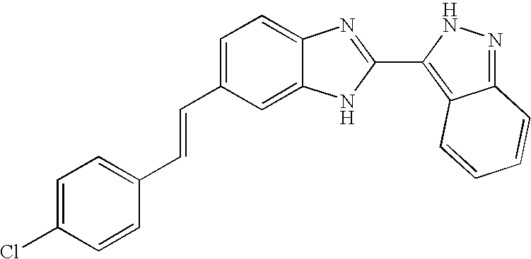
C1=C(C=CC2=CC=C(Cl)C=C2)C=C2C(=C1)N=C(C1=C3C(=NN1)C=CC=C3)N2
